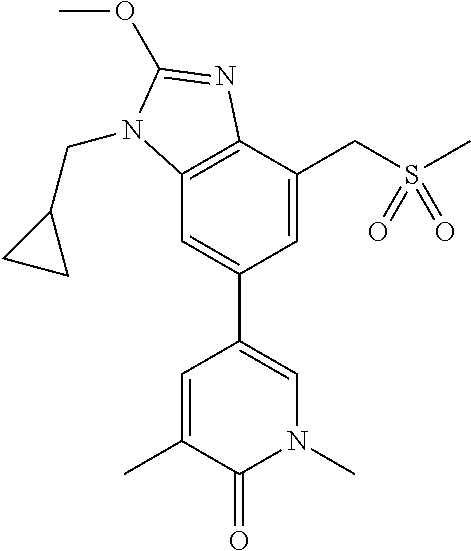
CC1=CC(C2=CC3=C(C(CS(C)(=O)=O)=C2)N=C(OC)N3CC2CC2)=CN(C)C1=O
